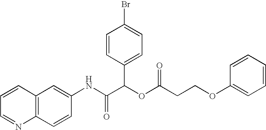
C1=CC(NC(C(OC(CCOC2=CC=CC=C2)=O)C2=CC=C(Br)C=C2)=O)=CC2=C1N=CC=C2
